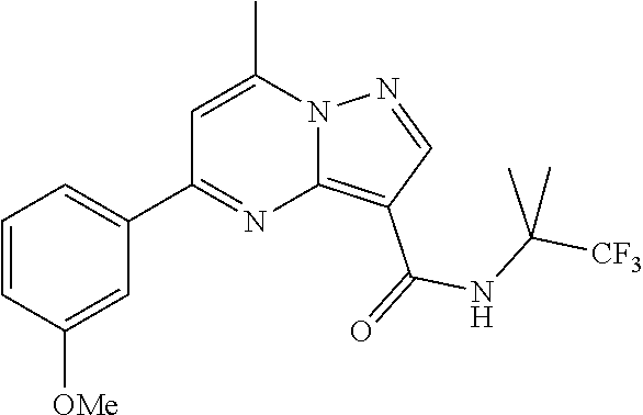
C12=C(C(=O)NC([CF3])(C)C)C=NN1C(C)=CC(C1=CC=CC([OMe])=C1)=N2
